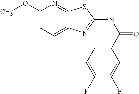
C1(OC)=CC=C2C(=N1)SC(NC(=O)C1=CC=C(F)C(F)=C1)=N2
